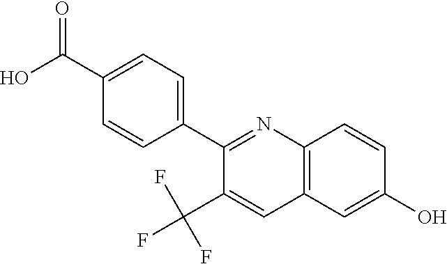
C1(C2=NC3=C(C=C2C(F)(F)F)C=C(O)C=C3)=CC=C(C(=O)O)C=C1
